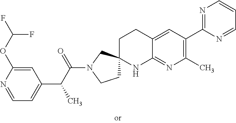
C1=NC(OC(F)F)=CC(C(C(N2CCC3(C2)CCC2=CC(C4=NC=CC=N4)=C(C)N=C2N3)=O)C)=C1
